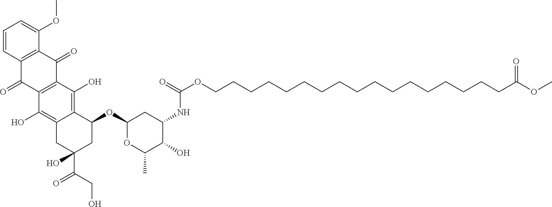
C(CO)(=O)C1(O)CC2=C(O)C3=C(C(=O)C4=C(C3=O)C=CC=C4OC)C(O)=C2C(OC2OC(C)C(O)C(NC(OCCCCCCCCCCCCCCCCCC(OC)=O)=O)C2)C1
